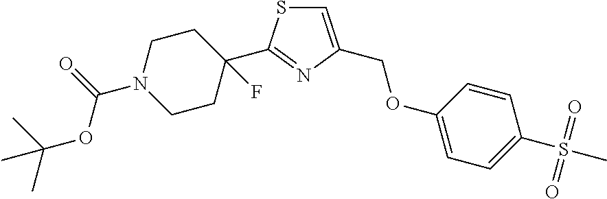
C1(C2=NC(COC3=CC=C(S(C)(=O)=O)C=C3)=CS2)(F)CCN(C(=O)OC(C)(C)C)CC1
